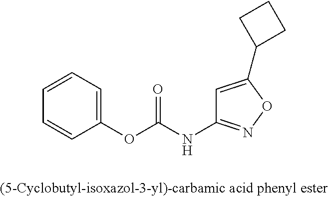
C1=CC=C(OC(NC2=NOC(C3CCC3)=C2)=O)C=C1
